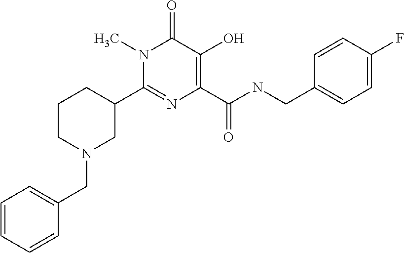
C1(C2CCCN(CC3=CC=CC=C3)C2)=NC(C(NCC2=CC=C(F)C=C2)=O)=C(O)C(=O)N1C
